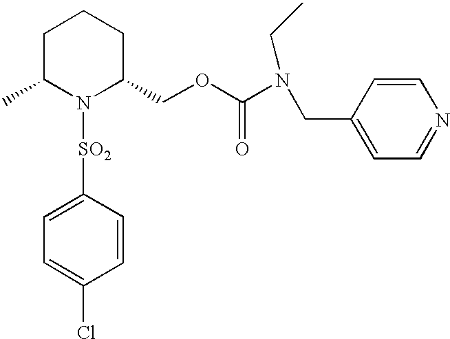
C1([SO2]N2C(COC(N(CC3=CC=NC=C3)CC)=O)CCCC2C)=CC=C(Cl)C=C1
